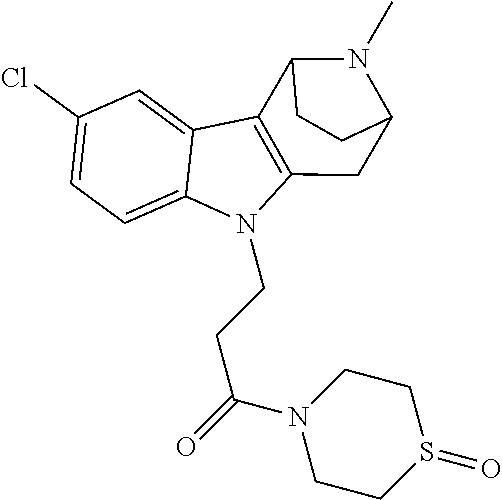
C1(Cl)=CC=C2C(=C1)C1=C(N2CCC(N2CCS(=O)CC2)=O)CC2N(C)C1CC2
